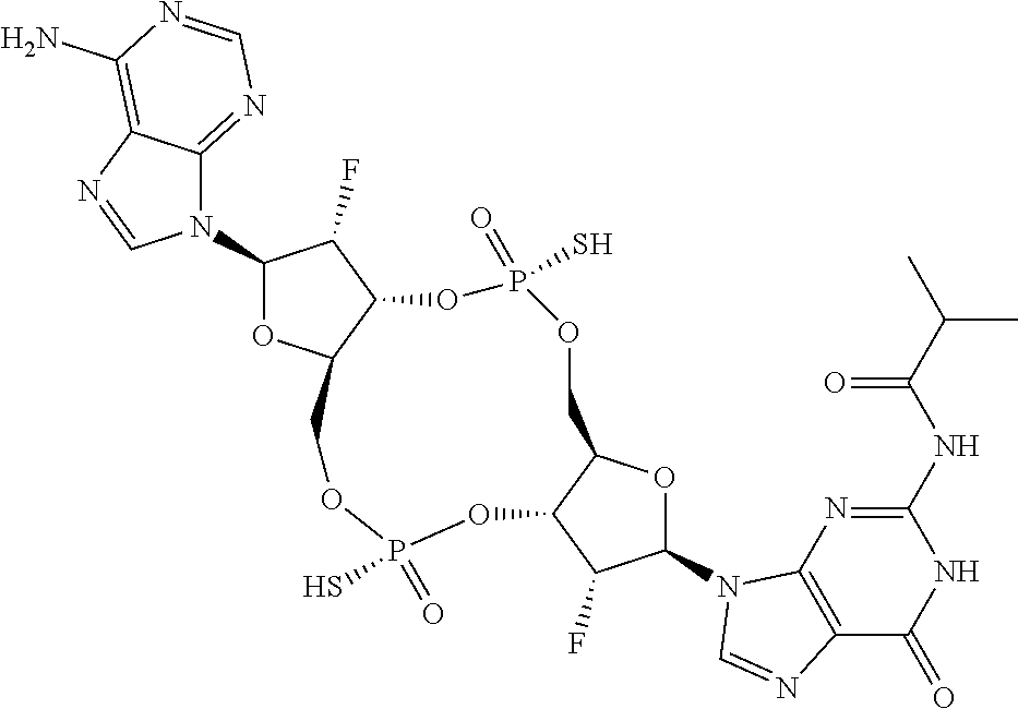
N1(C2OC3C(C2F)OP(=O)(S)OCC2C(OP(=O)(S)OC3)C(F)C(N3C4=C(C(=O)NC(NC(=O)C(C)C)=N4)N=C3)O2)C2=NC=NC(N)=C2N=C1
